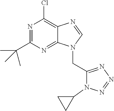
ClC1=C2C(=NC(C(C)(C)C)=N1)N(CC1=NN=NN1C1CC1)C=N2
